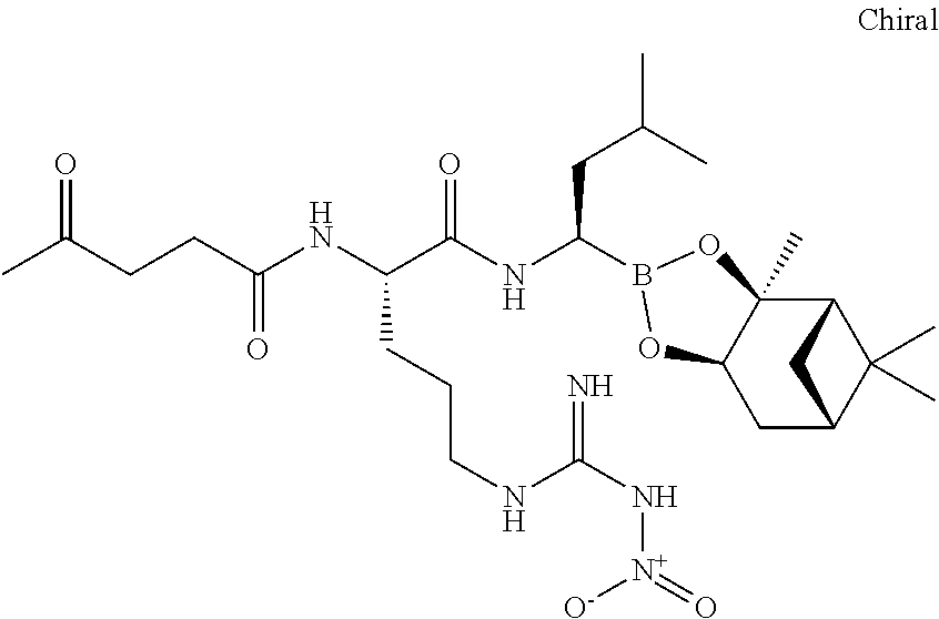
C12C3(C)C(CC(C1(C)C)C2)OB(C(NC(C(NC(=O)CCC(C)=O)CCCNC(N[N+]([O-])=O)=N)=O)CC(C)C)O3
